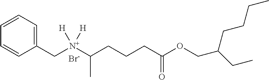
C1=CC=C(C[N+](C(CCCC(OCC(CC)CCCC)=O)C)([H])[H])C=C1.[Br-]
